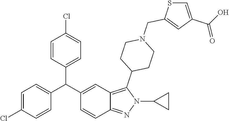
C1=C(Cl)C=CC(C(C2=CC3=C(C4CCN(CC5=CC(C(O)=O)=CS5)CC4)N(C4CC4)N=C3C=C2)C2=CC=C(Cl)C=C2)=C1
